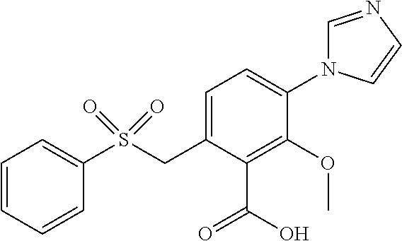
N1(C2=CC=C(CS(C3=CC=CC=C3)(=O)=O)C(C(O)=O)=C2OC)C=NC=C1
